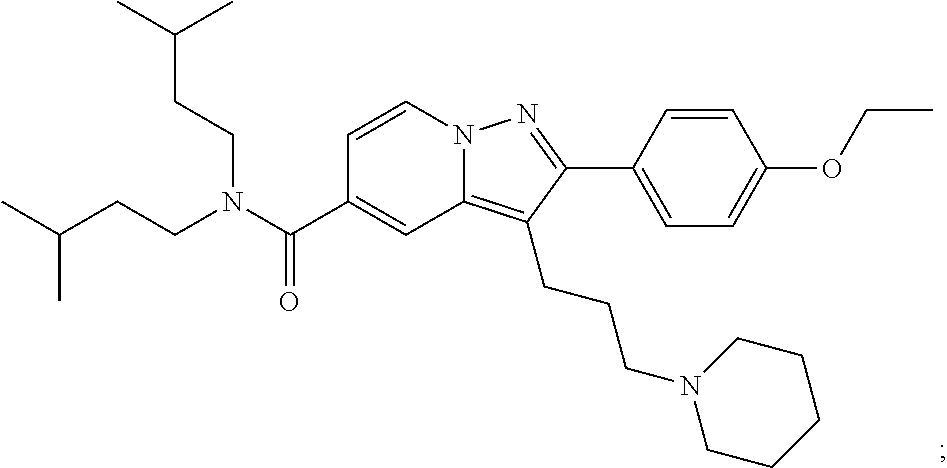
N12C(=C(CCCN3CCCCC3)C(C3=CC=C(OCC)C=C3)=N1)C=C(C(N(CCC(C)C)CCC(C)C)=O)C=C2
